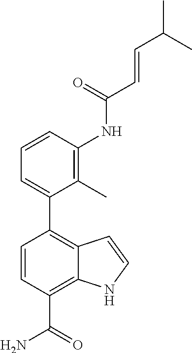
C1=CC2=C(C3=CC=CC(NC(C=CC(C)C)=O)=C3C)C=CC(C(N)=O)=C2N1
